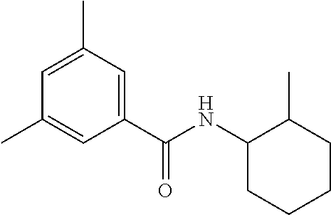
C1=C(C)C=C(C(NC2CCCCC2C)=O)C=C1C
